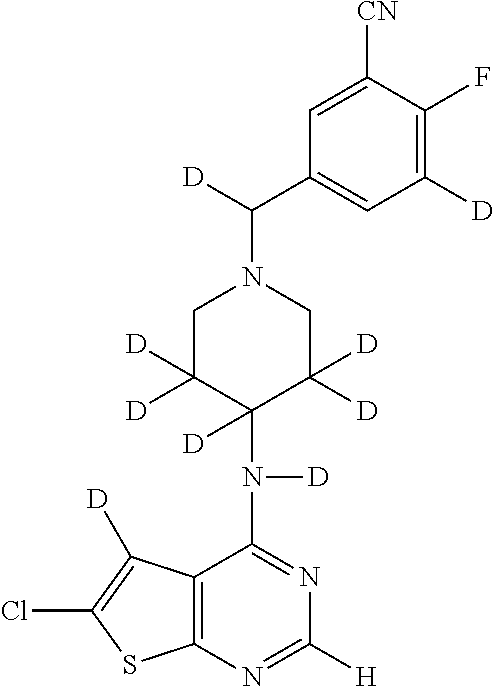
C1([D])=C(F)C([CN])=CC(C(N2CC([D])([D])C(N([D])C3=NC([H])=NC4=C3C([D])=C(Cl)S4)([D])C([D])([D])C2)[D])=C1
